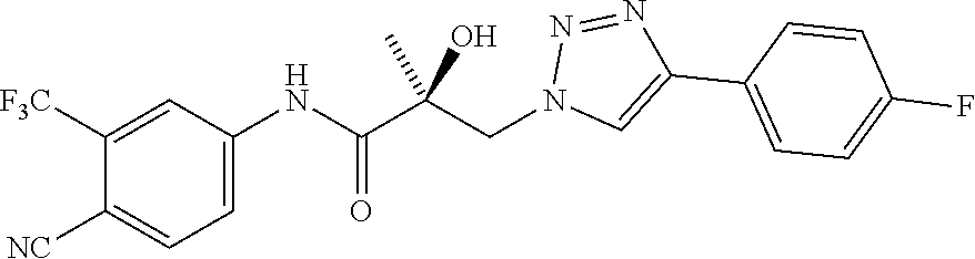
C1=C(NC(C(CN2C=C(C3=CC=C(F)C=C3)N=N2)(C)O)=O)C=C([F3C])C([NC])=C1
